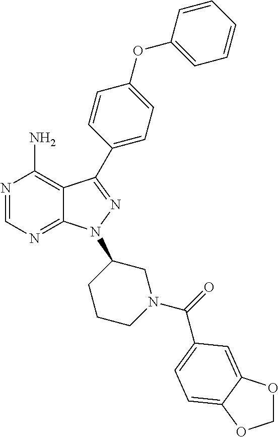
N1=CN=C2C(=C1N)C(C1=CC=C(OC3=CC=CC=C3)C=C1)=NN2C1CCCN(C(=O)C2=CC=C3C(=C2)OCO3)C1
